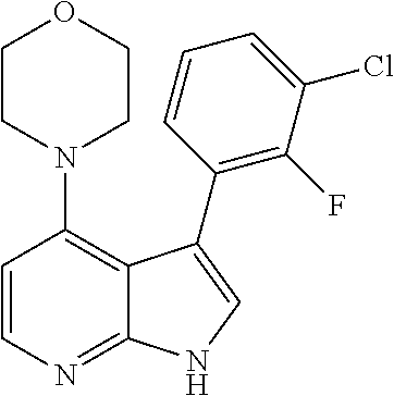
C1=CN=C2C(=C1N1CCOCC1)C(C1=C(F)C(Cl)=CC=C1)=CN2
